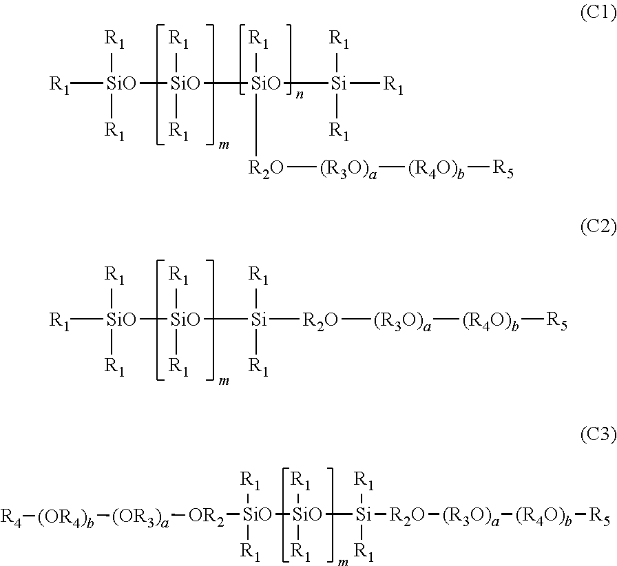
[R1][SiO]([R1])([R1])[SiO]([R1])([R1])[SiO]([R1])([Si]([R1])([R1])[R1])[R2O][(R3O)a][(R4O)b][R5].[R1][SiO]([R1])([R1])[SiO]([R1])([R1])[Si]([R1])([R1])[R2O][(R3O)a][(R4O)b][R5].[OR2]([SiO]([R1])([R1])[SiO]([R1])([R1])[Si]([R1])([R1])[R2O][(R3O)a][(R4O)b][R5])[(OR3)a][(OR4)b][R4]
